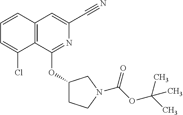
C1=CC2=C(C(Cl)=C1)C(OC1CCN(C(OC(C)(C)C)=O)C1)=NC(C#N)=C2
